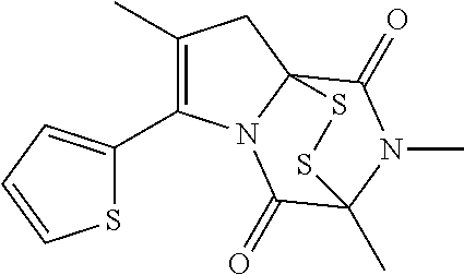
C1(C)=C(C2=CC=CS2)N2C3(C1)C(=O)N(C)C(C)(C2=O)SS3
